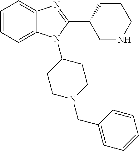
C1=CC=C2C(=C1)N=C(C1CNCCC1)N2C1CCN(CC2=CC=CC=C2)CC1
